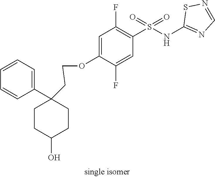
C1=C(OCCC2(C3=CC=CC=C3)CCC(O)CC2)C(F)=CC(S(NC2=NC=NS2)(=O)=O)=C1F
